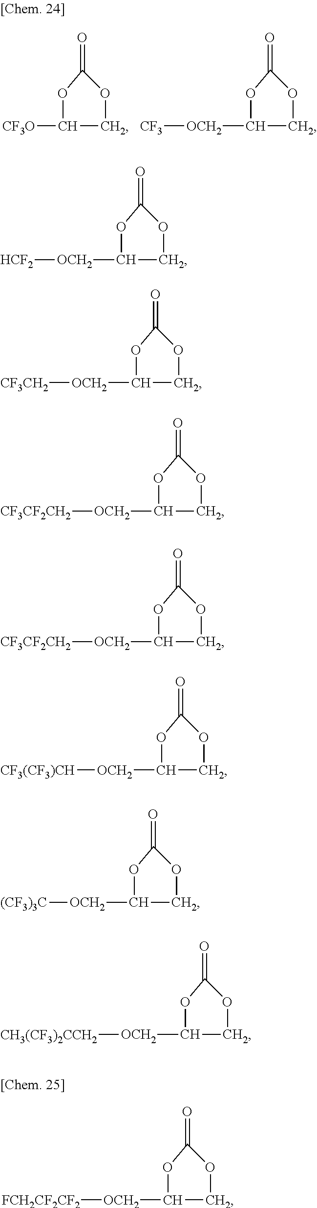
C1([CF3O])COC(=O)O1.C1([OCH2][CF3])COC(=O)O1.C1([OCH2][FCH2CF2CF2])COC(=O)O1.C1([OCH2][HCF2])COC(=O)O1.C1([OCH2][CF3CH2])COC(=O)O1.C1([OCH2][CF3CF2CH2])COC(=O)O1.C1([OCH2][CF3CF2CH2])COC(=O)O1.C1([OCH2][CF3(CF3)CH])COC(=O)O1.C1([OCH2][(CF3)3C])COC(=O)O1.C1([OCH2][CH3(CF3)2CCH2])COC(=O)O1
